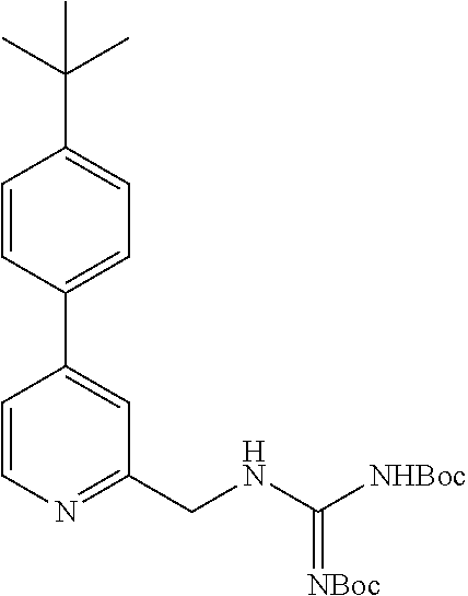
C1=CC(C2=CC(CNC([NHBoc])=[NBoc])=NC=C2)=CC=C1C(C)(C)C
